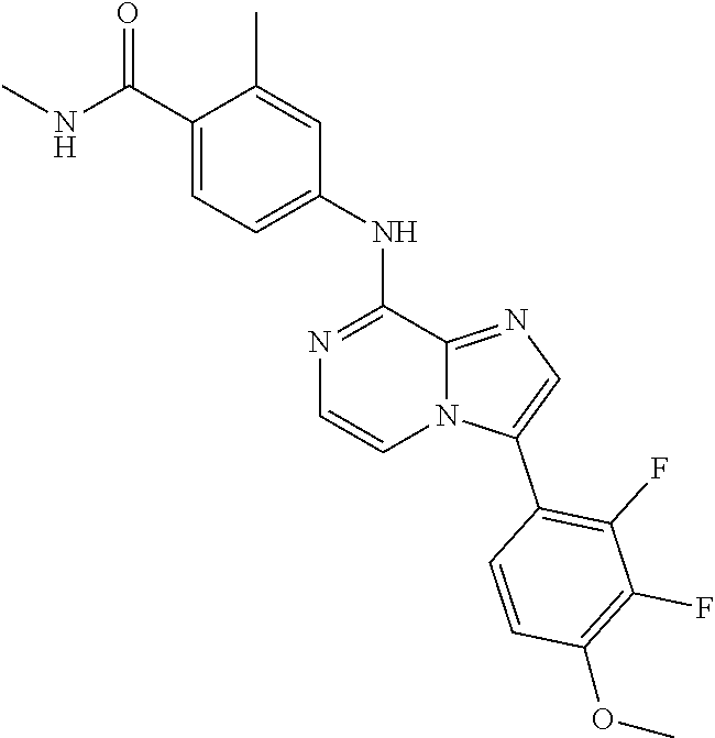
C1(C(NC)=O)=CC=C(NC2=NC=CN3C2=NC=C3C2=C(F)C(F)=C(OC)C=C2)C=C1C
